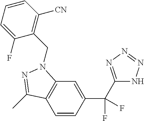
C1=CC(C(C2=NN=NN2)(F)F)=CC2=C1C(C)=NN2CC1=C([CN])C=CC=C1F
